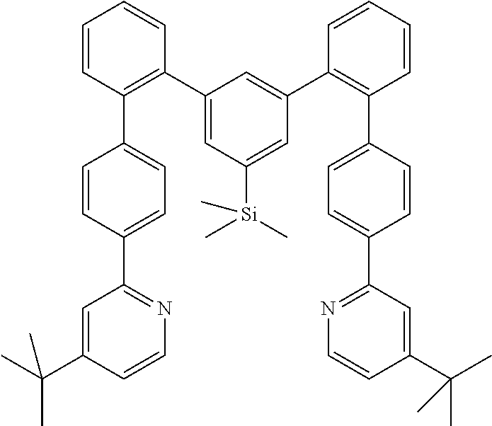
C1=C(C(C)(C)C)C=CN=C1C1=CC=C(C2=C(C3=CC([Si](C)(C)C)=CC(C4=C(C5=CC=C(C6=NC=CC(C(C)(C)C)=C6)C=C5)C=CC=C4)=C3)C=CC=C2)C=C1
